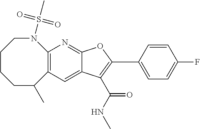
C1=C2C(=NC3=C1C(C)CCCCN3S(C)(=O)=O)OC(C1=CC=C(F)C=C1)=C2C(=O)NC
